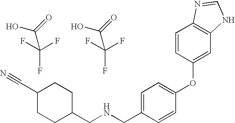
C(F)(F)(F)C(=O)O.N(CC1=CC=C(OC2=CC3=C(C=C2)N=CN3)C=C1)CC1CCC(C#N)CC1.C(F)(F)(F)C(=O)O
